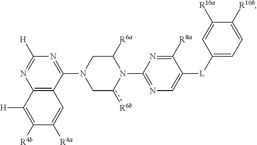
C12=C(C([H])=C([R4b])C([R4a])=C1)N=C([H])N=C2N1Cc([R6b])N(C2=NC=C([L]C3=CC=C([R10b])C([R10a])=C3)C([R8a])=N2)C([R6a])C1
